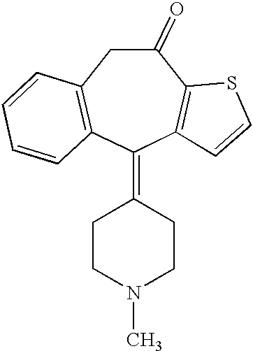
C1CC(=C2C3=C(CC(=O)C4=C2C=CS4)C=CC=C3)CCN1C
